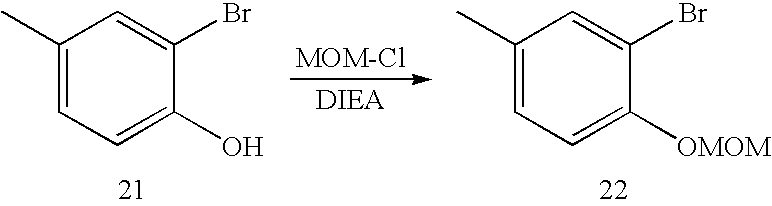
C1(C)=CC=C(O)C(Br)=C1.C1(C)=CC=C([OMOM])C(Br)=C1
